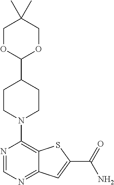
N1=CN=C2C(=C1N1CCC(C3OCC(C)(C)CO3)CC1)SC(C(=O)N)=C2
